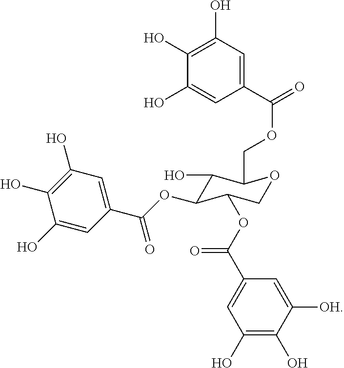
C1(O)C(OC(C2=CC(O)=C(O)C(O)=C2)=O)C(OC(C2=CC(O)=C(O)C([OH])=C2)=O)COC1COC(=O)C1=CC(O)=C(O)C(O)=C1
